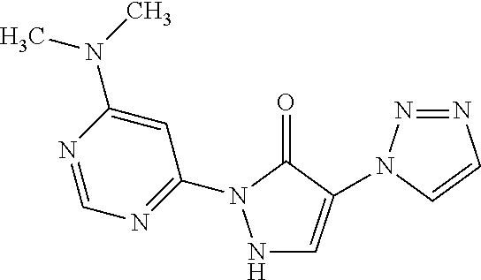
N1=NN(C2=CNN(C3=NC=NC(N(C)C)=C3)C2=O)C=C1
